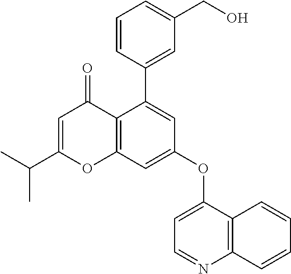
C12=C(C=C(OC3=CC=NC4=C3C=CC=C4)C=C1C1=CC(CO)=CC=C1)OC(C(C)C)=CC2=O
